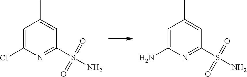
C1=C(Cl)N=C(S(N)(=O)=O)C=C1C.C1=C(N)N=C(S(N)(=O)=O)C=C1C
